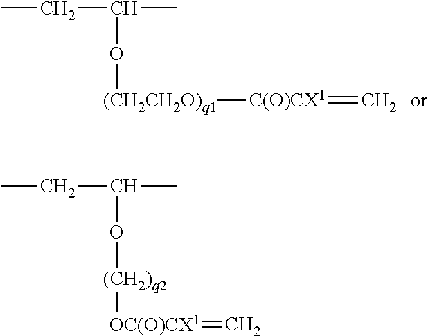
C(C(C)O[(CH2CH2O)q1][C(O)CX1]=C)C.C(C(C)O[(CH2)q2][OC(O)CX1]=C)C
